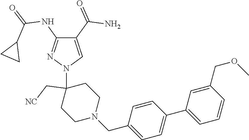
C1(C(=O)N)=CN(C2(C[NC])CCN(CC3=CC=C(C4=CC=CC(COC)=C4)C=C3)CC2)N=C1NC(=O)C1CC1
